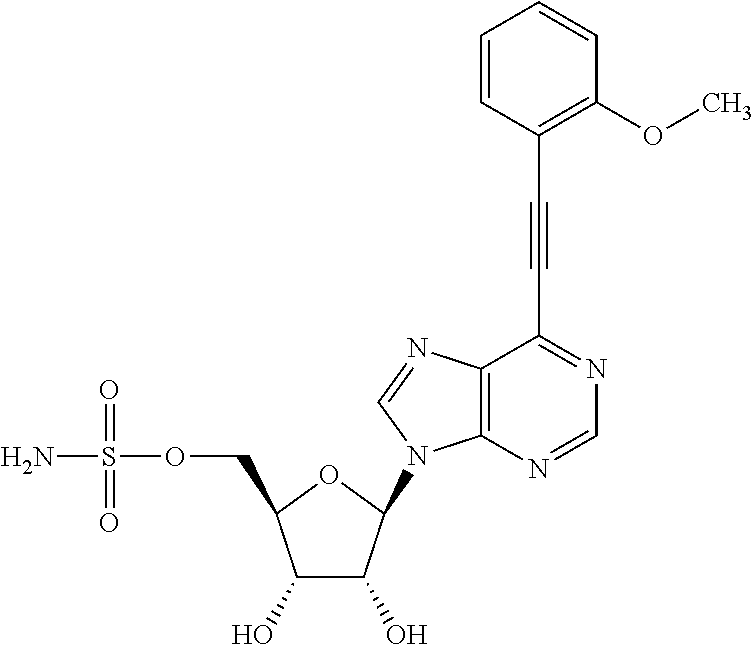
C1(O)C(O)C(N2C3=C(C(C#CC4=C(OC)C=CC=C4)=NC=N3)N=C2)OC1COS(N)(=O)=O
